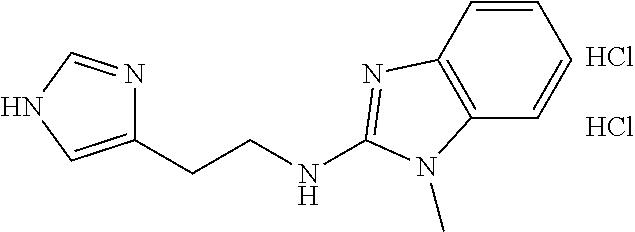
C1=CC2=C(C=C1)N(C)C(NCCC1=CNC=N1)=N2.Cl.Cl
